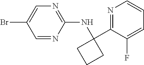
C1=NC(NC2(C3=NC=CC=C3F)CCC2)=NC=C1Br
